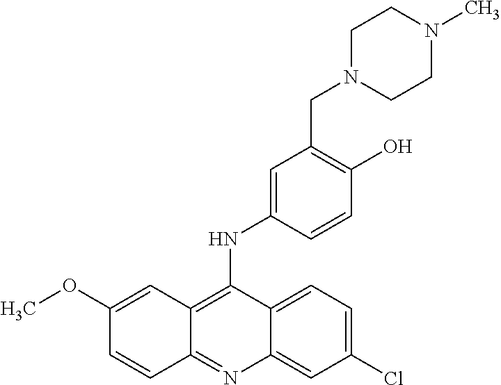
C1(OC)=CC2=C(NC3=CC(CN4CCN(C)CC4)=C(O)C=C3)C3=CC=C(Cl)C=C3N=C2C=C1
